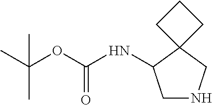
C1NCC2(C1NC(OC(C)(C)C)=O)CCC2
